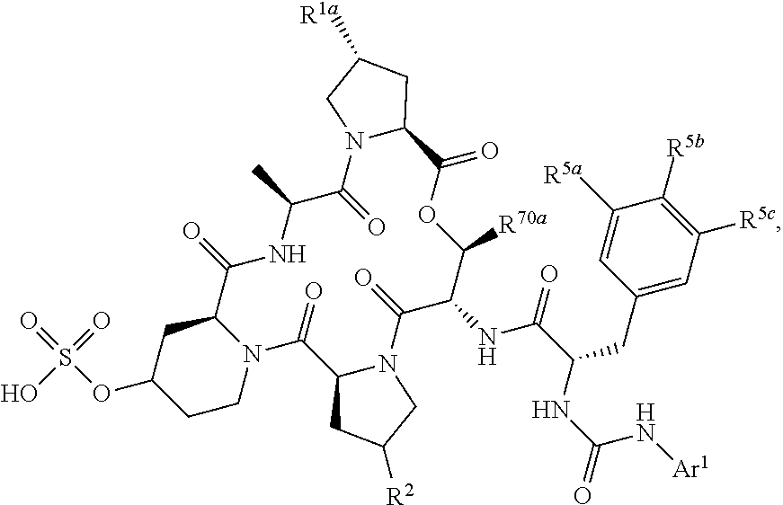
C1([R5a])=CC(CC(C(NC2C([R70a])OC(=O)C3N(C(=O)C(C)NC(=O)C4N(C(=O)C5N(C2=O)CC([R2])C5)CCC(OS(=O)(=O)O)C4)CC([R1a])C3)=O)NC(N[Ar1])=O)=CC([R5c])=C1[R5b]
